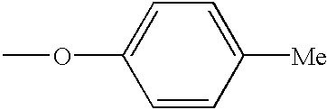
C1=CC([Me])=CC=C1OC
